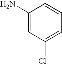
C1(N)=CC(Cl)=CC=C1
